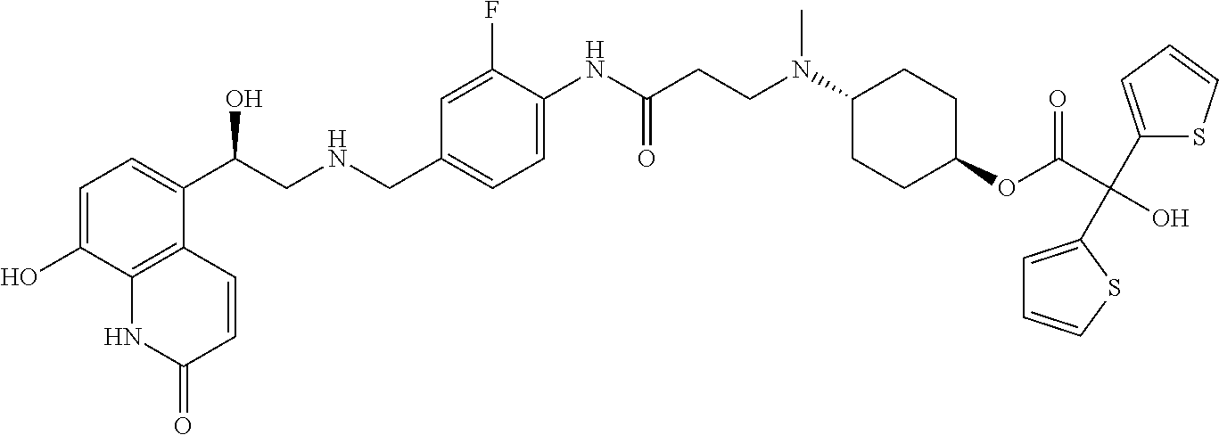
C1=C(O)C2=C(C(C(CNCC3=CC=C(NC(CCN(C4CCC(OC(C(O)(C5=CC=CS5)C5=CC=CS5)=O)CC4)C)=O)C(F)=C3)O)=C1)C=CC(=O)N2
